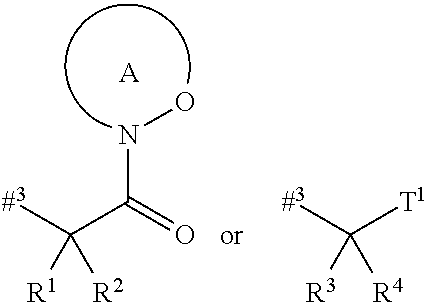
C(C(=O)NO)([#3])([R1])[R2].[A].C([T1])([#3])([R3])[R4]
